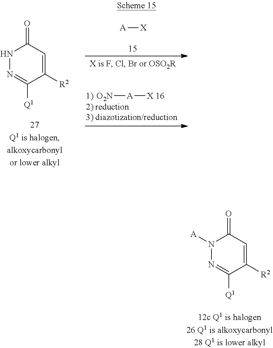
N1([A])N=C([Q1])C([R2])=CC1=O.N1N=C([Q1])C([R2])=CC1=O.[A][X].[O2N][A][X 16]
